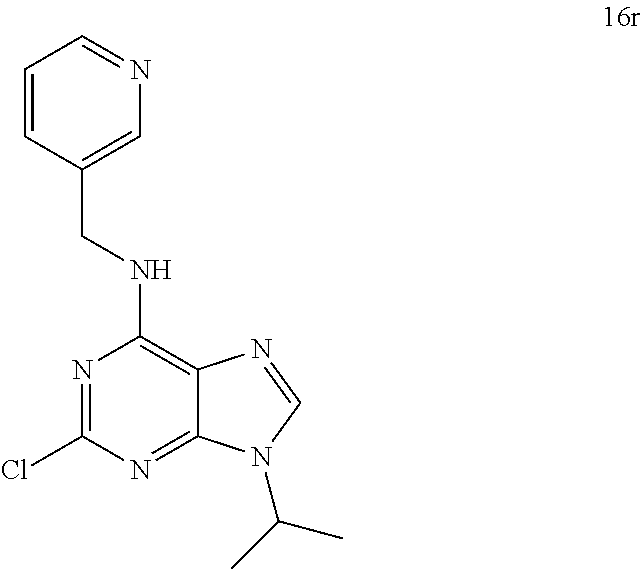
N1=C(Cl)N=C2C(=C1NCC1=CN=CC=C1)N=CN2C(C)C
